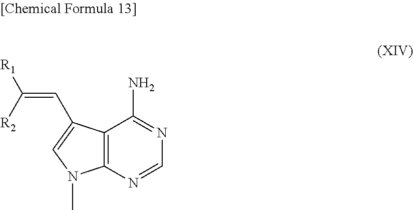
C12=C(N=CN=C1N)N(C)C=C2C=C([R1])[R2]
